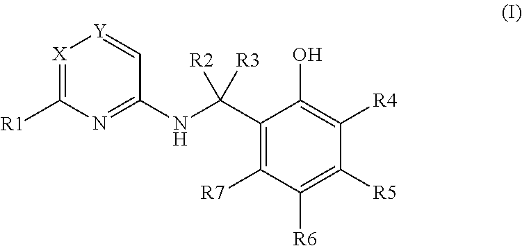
[X]1=C([R1])N=C(NC(C2=C([R7])C([R6])=C([R5])C([R4])=C2O)([R2])[R3])C=[Y]1
